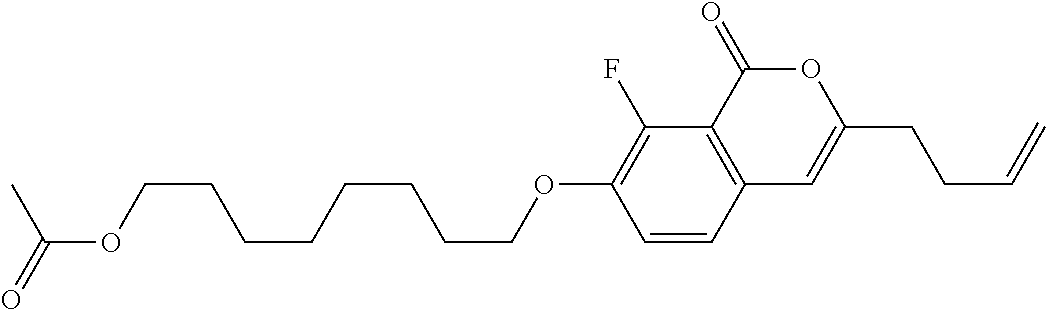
C1=CC2=C(C(F)=C1OCCCCCCCCOC(=O)C)C(=O)OC(CCC=C)=C2
